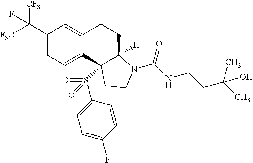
C1(C([F3C])([CF3])F)=CC=C2C(=C1)CCC1([H])C2(S(C2=CC=C(F)C=C2)(=O)=O)CCN1C(NCCC(C)(C)O)=O
